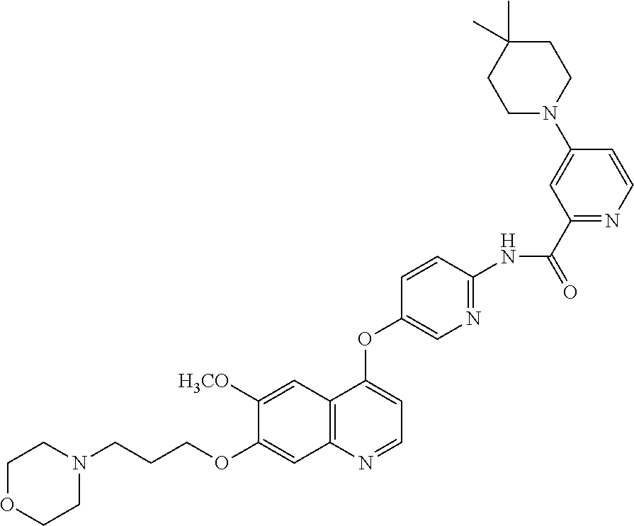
C1OCCN(CCCOC2=CC3=C(C=C2[H3CO])C(OC2=CN=C(NC(C4=NC=CC(N5CCC(C)(C)CC5)=C4)=O)C=C2)=CC=N3)C1
